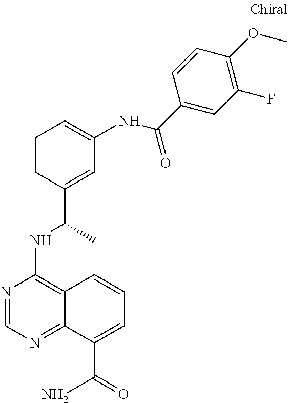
N(C1=C2C(=NC=N1)C(C(=O)N)=CC=C2)C(C1=CC(NC(C2=CC(F)=C(OC)C=C2)=O)=CCC1)C
